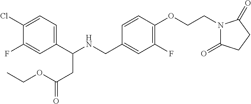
C1(C(NCC2=CC(F)=C(OCCN3C(=O)CCC3=O)C=C2)CC(=O)OCC)=CC=C(Cl)C(F)=C1
